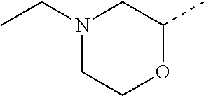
N1(CC)CCOC(C)C1
